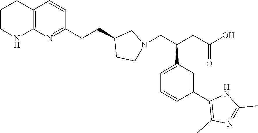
C12=C(N=C(CCC3CCN(CC(CC(O)=O)C4=CC=CC(C5=C(C)N=C(C)N5)=C4)C3)C=C1)NCCC2
